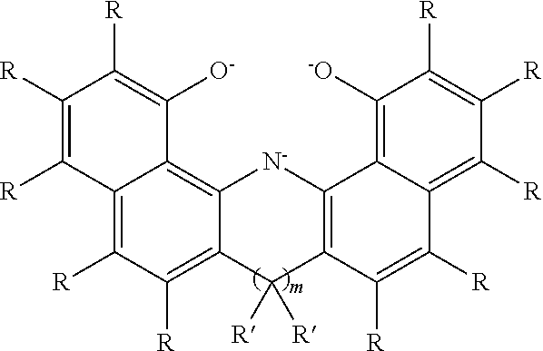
C12=C([R])C([R])=C3C(=C1C([O-])=C([R])C([R])=C2[R])[N-]C1=C(C([R])=C([R])C2=C([R])C([R])=C([R])C([-O])=C12)C3([R])[R]
